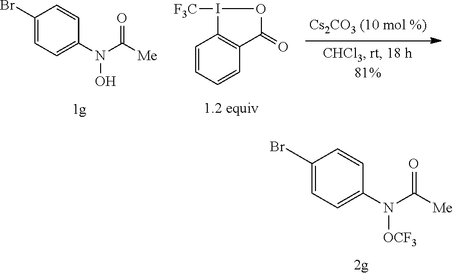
C1=CC=CC2=C1I([F3C])OC2=O.C1=C(N(O)C([Me])=O)C=CC(Br)=C1.C1=C(N([OCF3])C([Me])=O)C=CC(Br)=C1
